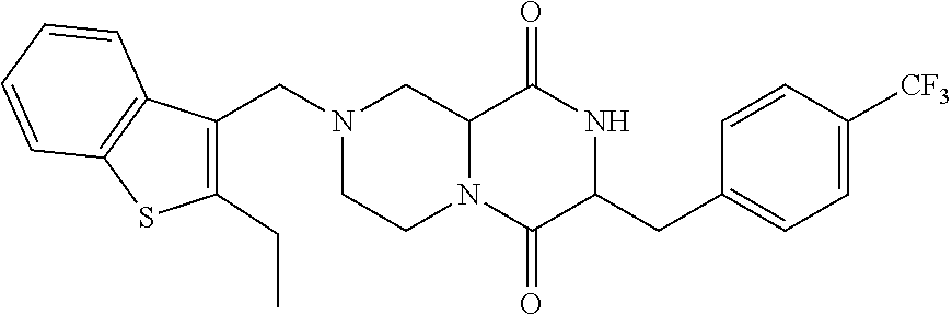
C12N(C(=O)C(CC3=CC=C([CF3])C=C3)NC1=O)CCN(CC1=C(CC)SC3=C1C=CC=C3)C2
